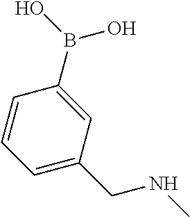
C1=C(CNC)C=C(B(O)O)C=C1
